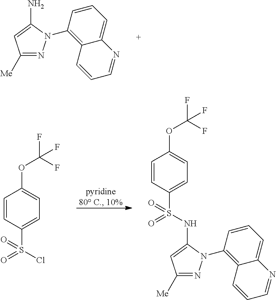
C1([Me])=NN(C2=C3C(=CC=C2)N=CC=C3)C(N)=C1.C1=CC(S(=O)(Cl)=O)=CC=C1OC(F)(F)F.C1=CC(S(=O)(=O)NC2=CC([Me])=NN2C2=C3C(=CC=C2)N=CC=C3)=CC=C1OC(F)(F)F
